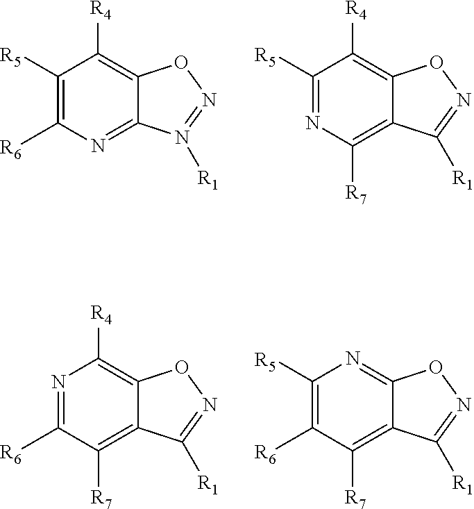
C1([R5])=C([R6])N=C2C(=C1[R4])ON=N2[R1].C1([R5])=NC([R7])=C2C(=C1[R4])ON=C2[R1].C1([R5])=C([R6])C([R7])=C2C(=N1)ON=C2[R1].N1=C([R6])C([R7])=C2C(=C1[R4])ON=C2[R1]
